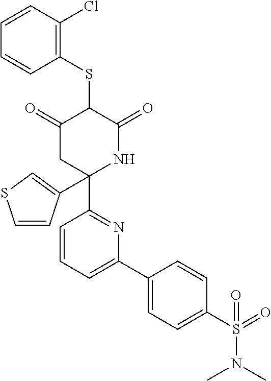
C1(SC2C(=O)CC(C3=NC(C4=CC=C(S(N(C)C)(=O)=O)C=C4)=CC=C3)(C3=CSC=C3)NC2=O)=C(Cl)C=CC=C1
